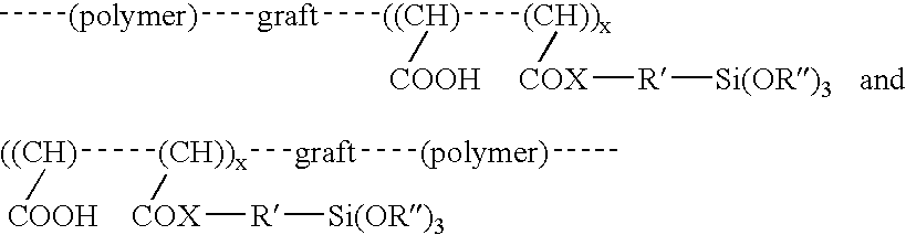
C[(polymer)][graft][((CH)]([(CH))x][COX][R][Si(OR)3])[COOH].[((CH)]([(CH))x]([graft][(polymer)]C)[COX][R][Si(OR)3])[COOH]
